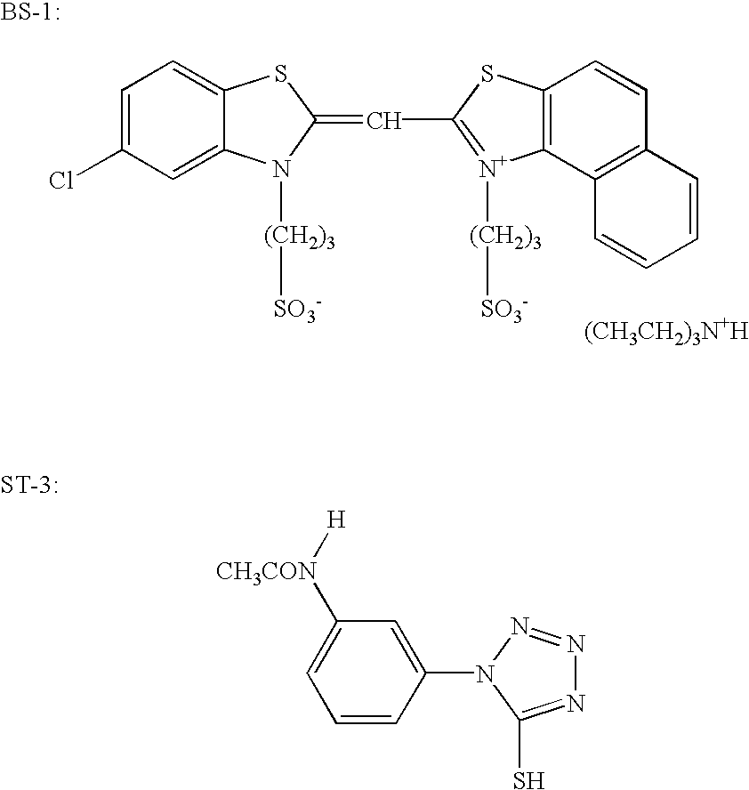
[(CH3CH2)3N+H].[BS-1:].ClC1=CC=C2C(=C1)N([(CH2)3][SO3-])C(=CC1=[N+]([(CH2)3][SO3-])C3=C(S1)C=CC1=C3C=CC=C1)S2.C1=CC(N2C(S)=NN=N2)=CC([CH3CON][H])=C1.[ST-3:]
